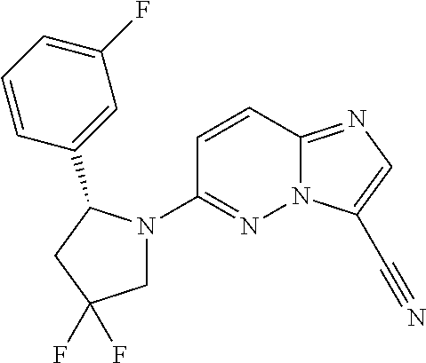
N12C(=NC=C1C#N)C=CC(N1CC(F)(F)CC1C1=CC(F)=CC=C1)=N2
